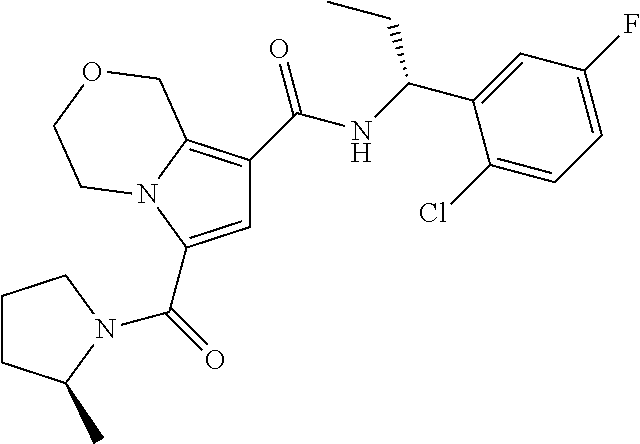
C1=C(C(=O)N2C(C)CCC2)N2C(=C1C(NC(C1=CC(F)=CC=C1Cl)CC)=O)COCC2
